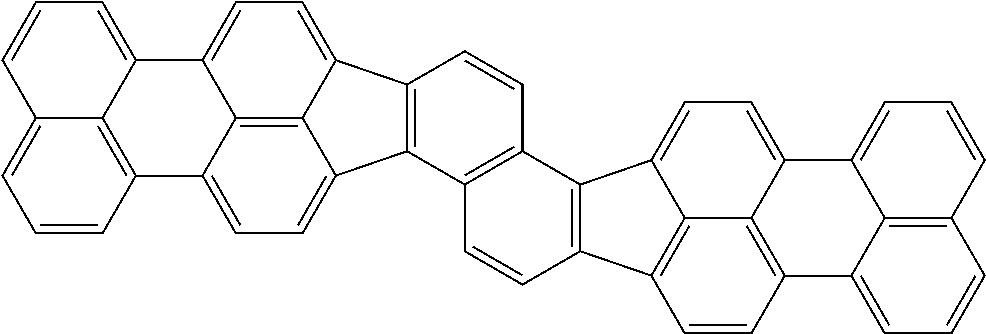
C12=C(C3=CC=C4C5=C6C(=CC=CC6=CC=C5)C5=CC=C1C3=C45)C1=C(C=C2)C2=C(C3=C4C5=C(C6=CC=CC7=C6C(=CC=C7)C5=CC=C42)C=C3)C=C1
